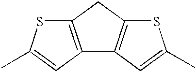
C12=C(CC3=C1C=C(C)S3)SC(C)=C2
